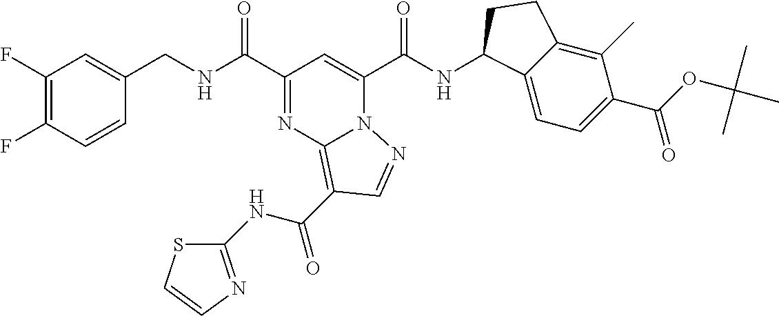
C1(F)=C(F)C=CC(CNC(C2=NC3=C(C(NC4=NC=CS4)=O)C=NN3C(C(NC3C4=CC=C(C(OC(C)(C)C)=O)C(C)=C4CC3)=O)=C2)=O)=C1
